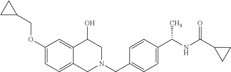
C1(OCC2CC2)=CC=C2C(=C1)C(O)CN(CC1=CC=C(C(NC(=O)C3CC3)C)C=C1)C2
